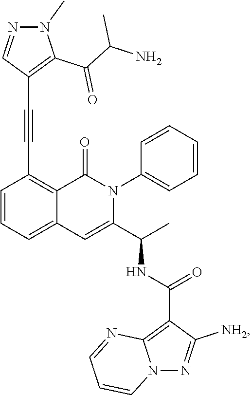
C1=CC=C2C(=C1C#CC1=C(C(C(N)C)=O)N(C)N=C1)C(=O)N(C1=CC=CC=C1)C(C(C)NC(C1=C3N(N=C1[NH2])C=CC=N3)=O)=C2
